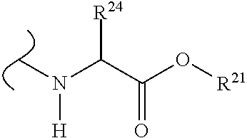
CN(C(C(O[R21])=O)[R24])[H]
